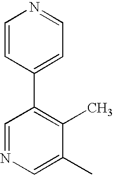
C1=CC(C2=C(C)C(C)=CN=C2)=CC=N1
